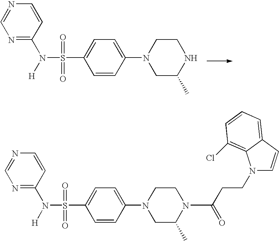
C1(N(S(C2=CC=C(N3CC(C)NCC3)C=C2)(=O)=O)[H])=NC=NC=C1.C1(N([H])S(C2=CC=C(N3CC(C)N(C(CCN4C=CC5=CC=CC(Cl)=C45)=O)CC3)C=C2)(=O)=O)=NC=NC=C1
